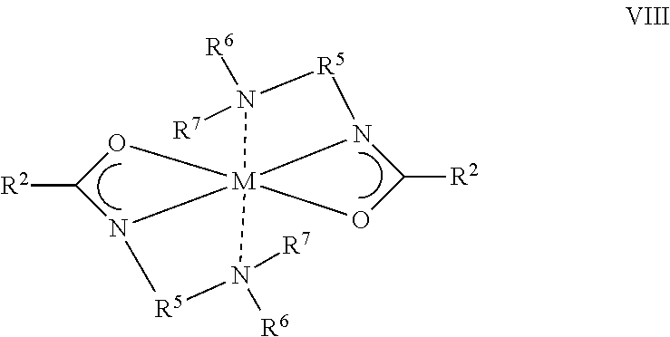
[R2]C1N2[R5]N([R7])([R6])[M]234(O1)N(C([R2])O3)[R5]N4([R7])[R6]
